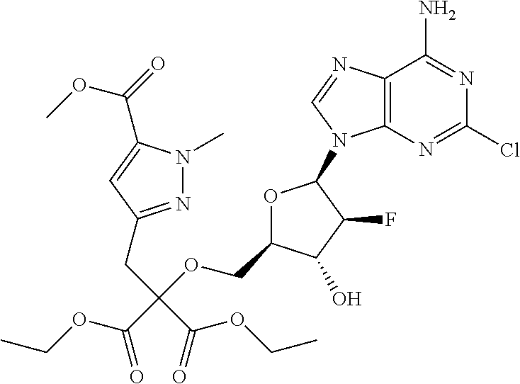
O(C(C(OCC1OC(N2C3=C(N=C2)C(N)=NC(Cl)=N3)C(F)C1O)(CC1=NN(C)C(C(=O)OC)=C1)C(=O)OCC)=O)CC
